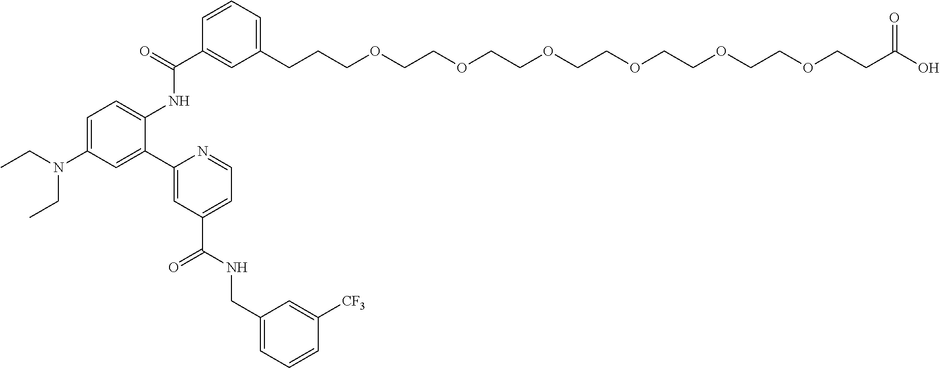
O=C(C1=CC(CCCOCCOCCOCCOCCOCCOCCC(O)=O)=CC=C1)NC1=CC=C(N(CC)CC)C=C1C1=CC(C(=O)NCC2=CC=CC([CF3])=C2)=CC=N1
